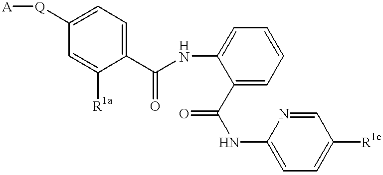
[A][Q]C1=CC=C(C(NC2=CC=CC=C2C(NC2=CC=C([R1e])C=N2)=O)=O)C([R1a])=C1
